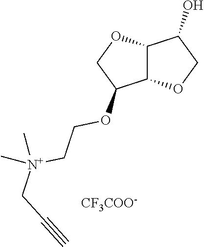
C12C(OCC1O)C(OCC[N+](CC#C)(C)C)CO2.[CF3COO-]
